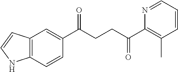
C1(C(CCC(C2=C(C)C=CC=N2)=O)=O)=CC2=C(C=C1)NC=C2
